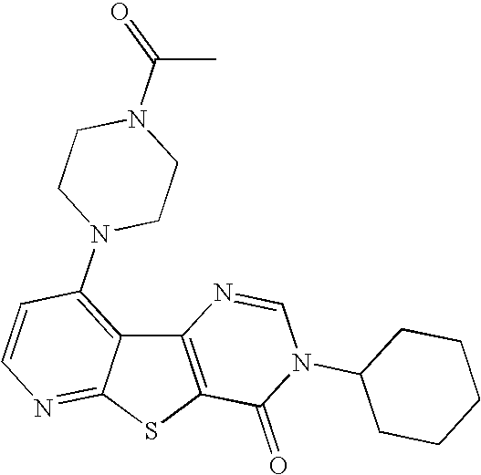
C12=C(SC3=NC=CC(N4CCN(C(C)=O)CC4)=C13)C(=O)N(C1CCCCC1)C=N2
